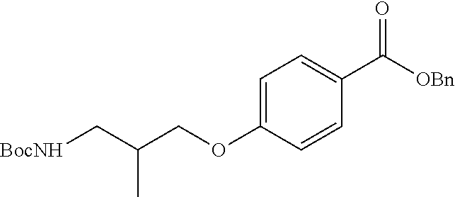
[BocNH]CC(COC1=CC=C(C([OBn])=O)C=C1)C
